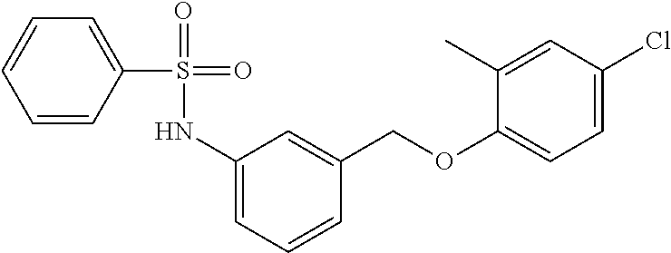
C1(NS(=O)(=O)C2=CC=CC=C2)=CC=CC(COC2=CC=C(Cl)C=C2C)=C1
